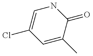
C1=C(C)C(=O)NC=C1Cl
